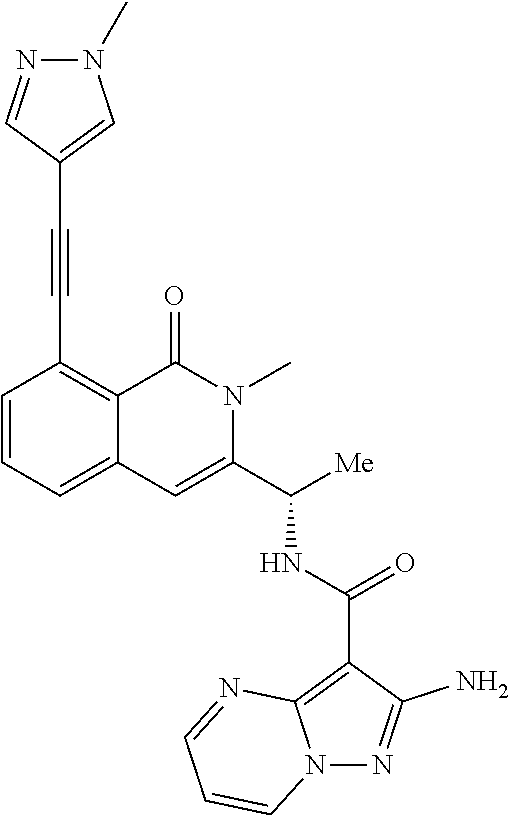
C1=CC=C2C(=C1C#CC1=CN(C)N=C1)C(=O)N(C)C(C([Me])NC(C1=C3N(N=C1N)C=CC=N3)=O)=C2
